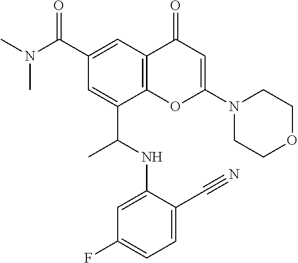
C12=C(C=C(C(N(C)C)=O)C=C1C(NC1=CC(F)=CC=C1C#N)C)C(=O)C=C(N1CCOCC1)O2
